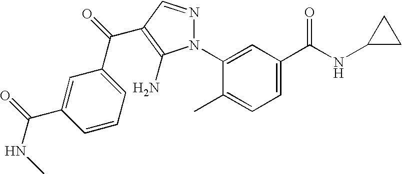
C1=C(C(NC2CC2)=O)C=C(N2N=CC(C(C3=CC=CC(C(=O)NC)=C3)=O)=C2N)C(C)=C1
